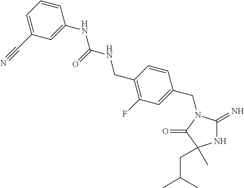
N1C(=N)N(CC2=CC(F)=C(CNC(NC3=CC(C#N)=CC=C3)=O)C=C2)C(=O)C1(C)CC(C)C
